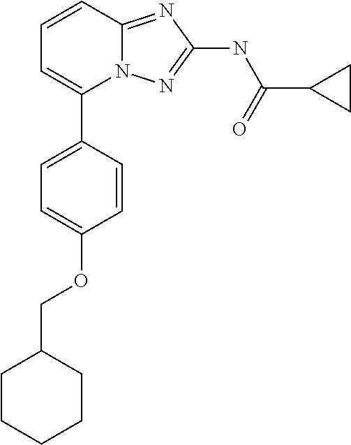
C1=CC2=NC(NC(C3CC3)=O)=NN2C(C2=CC=C(OCC3CCCCC3)C=C2)=C1
